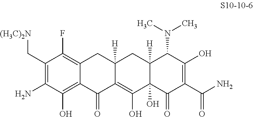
NC1=C(C[(H3C)2N])C(F)=C2C(=C1O)C(=O)C1=C(O)C3(O)C([H])(CC1([H])C2)C(N(C)C)C(O)=C(C(N)=O)C3=O
